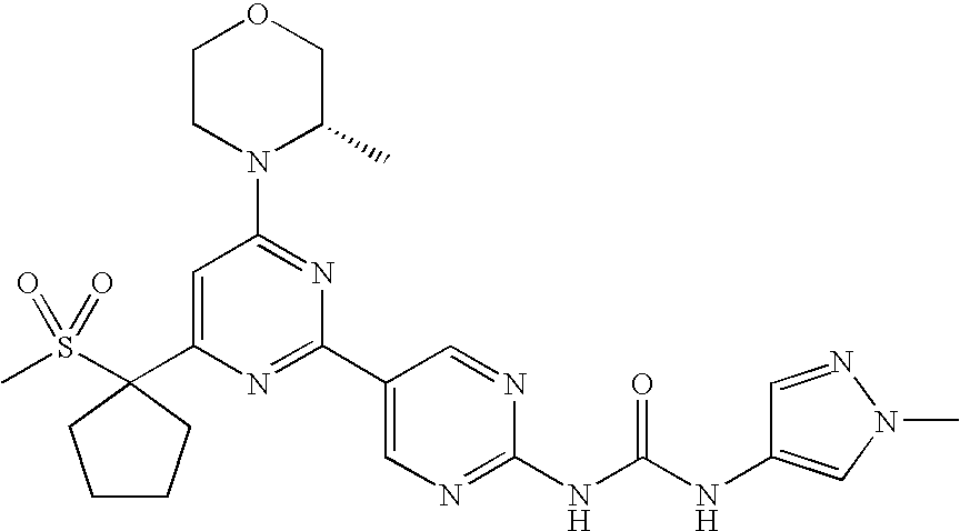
C1(C2(S(C)(=O)=O)CCCC2)=CC(N2C(C)COCC2)=NC(C2=CN=C(NC(=O)NC3=CN(C)N=C3)N=C2)=N1
